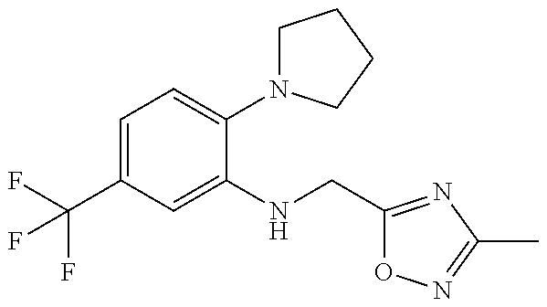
C1=C(C(F)(F)F)C=C(NCC2=NC(C)=NO2)C(N2CCCC2)=C1
